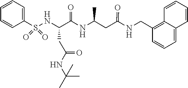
S(=O)(=O)(C1=CC=CC=C1)NC(C(NC(C)CC(NCC1=C2C=CC=CC2=CC=C1)=O)=O)CC(NC(C)(C)C)=O
